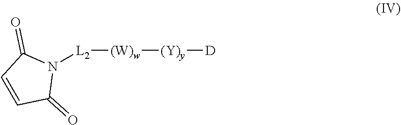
C1=CC(=O)N([L2][(W)w][(Y)y][D])C1=O
